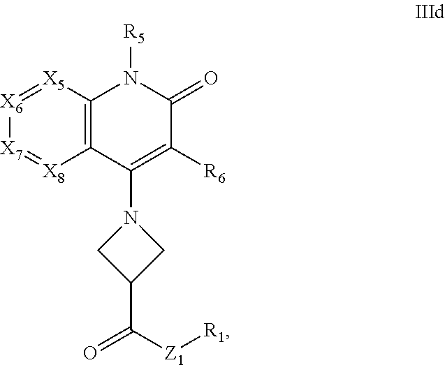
C12=C([X5]=[X6][X7]=[X8]1)N([R5])C(=O)C([R6])=C2N1CC(C(=O)[Z1][R1])C1
